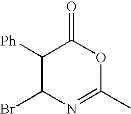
C1(Br)C([Ph])C(=O)OC(C)=N1
